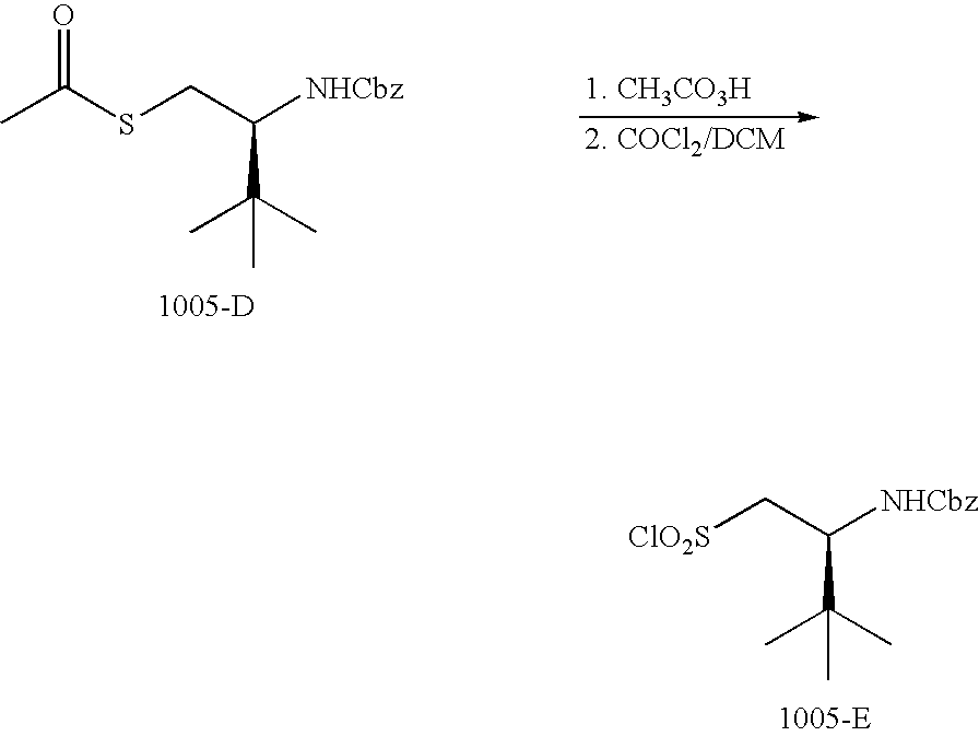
[ClO2S]CC([NHCbz])C(C)(C)C.S(CC([NHCbz])C(C)(C)C)C(C)=O
